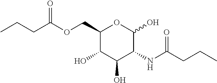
CCCC(OCC1C(O)C(O)C(NC(CCC)=O)C(O)O1)=O
